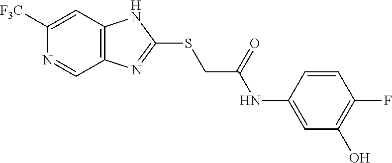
C1([F3C])=CC2=C(C=N1)N=C(SCC(NC1=CC(O)=C(F)C=C1)=O)N2
